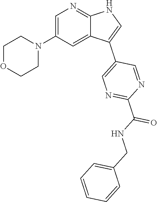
C1OCCN(C2=CN=C3C(=C2)C(C2=CN=C(C(NCC4=CC=CC=C4)=O)N=C2)=CN3)C1
